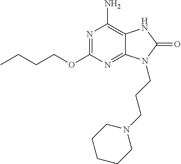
N1=C(OCCCC)N=C2C(=C1N)NC(=O)N2CCCN1CCCCC1
